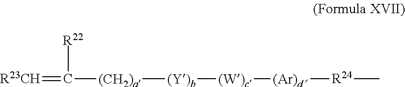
[R23CH]=C([(CH2)a][(Y)b][(W)c][(Ar)d][R24]C)[R22]
